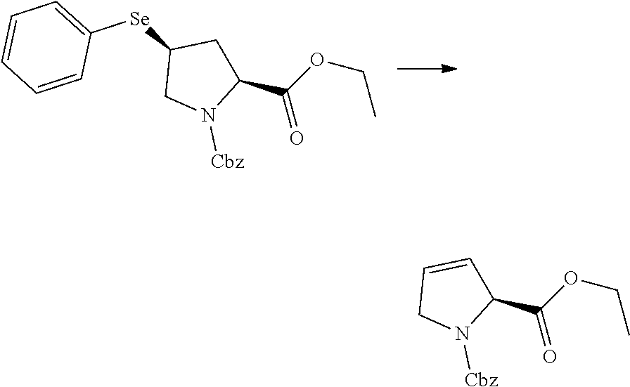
C1(C(OCC)=O)CC([Se]C2=CC=CC=C2)CN1[Cbz].C1(C(OCC)=O)C=CCN1[Cbz]
